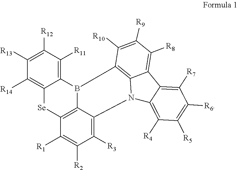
C1([R13])=C([R12])C([R11])=C2C(=C1[R14])[Se]C1=C3B2CCC2=C4N(C3=C([R3])C([R2])=C1[R1])C1=C([R4])C([R5])=C([R6])C([R7])=C1C4=C([R8])C([R9])=C2[R10]
